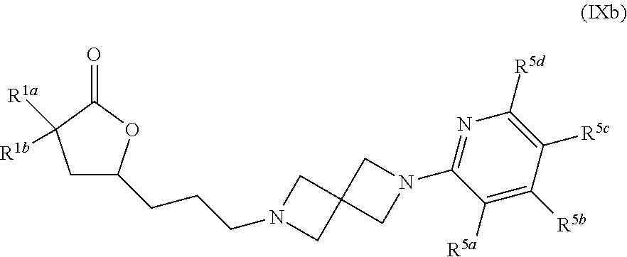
C1C(CCCN2CC3(C2)CN(C2=NC([R5d])=C([R5c])C([R5b])=C2[R5a])C3)OC(=O)C1([R1a])[R1b]
